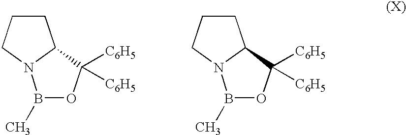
C1CCN2C1C([C6H5])([C6H5])OB2C.C1CCN2C1C([C6H5])([C6H5])OB2C
